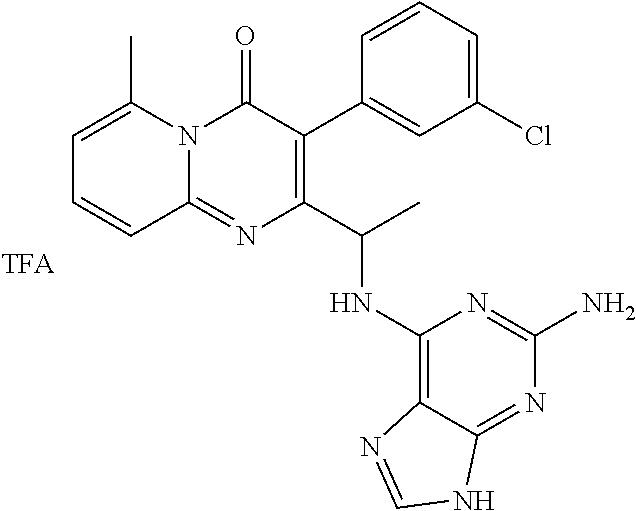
C1=C(C)N2C(=NC(C(C)NC3=C4C(=NC(N)=N3)NC=N4)=C(C3=CC(Cl)=CC=C3)C2=O)C=C1
